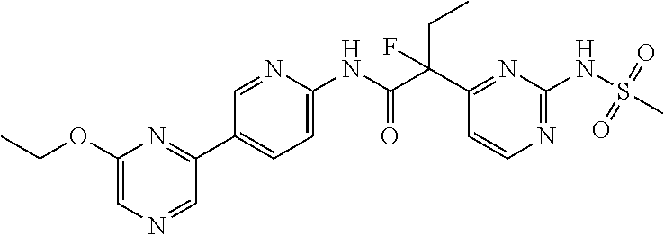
C1(C(C(NC2=CC=C(C3=NC(OCC)=CN=C3)C=N2)=O)(CC)F)=NC(NS(=O)(=O)C)=NC=C1
